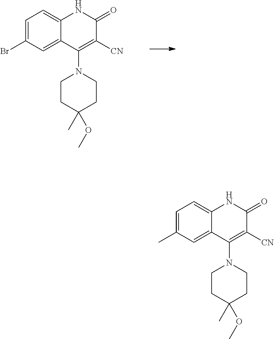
C1=C(Br)C=C2C(=C1)NC(=O)C([CN])=C2N1CCC(C)(OC)CC1.C1=C(C)C=C2C(=C1)NC(=O)C([CN])=C2N1CCC(C)(OC)CC1
